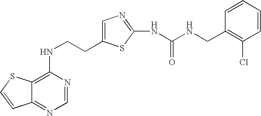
C(CNC1=C2C(=NC=N1)C=CS2)C1=CN=C(NC(=O)NCC2=C(Cl)C=CC=C2)S1
